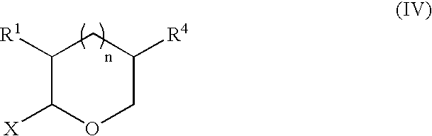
C1([R1])C([X])OCC([R4])C1
